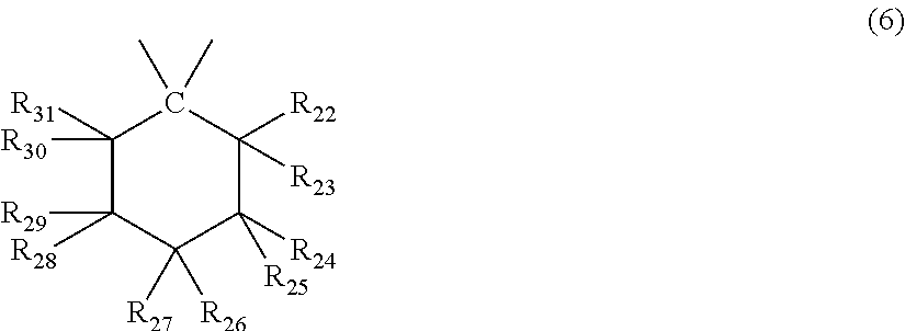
C1([R31])([R30])C([R28])([R29])C([R27])([R26])C([R24])([R25])C([R22])([R23])C1(C)C
